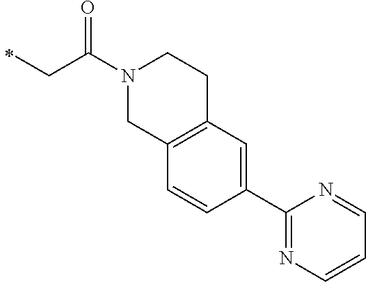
C(C(N1CC2=C(CC1)C=C(C1=NC=CC=N1)C=C2)=O)C
